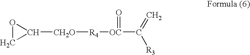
C1([CH2O][R4][OC](C(=C)[R3])=O)OC1
